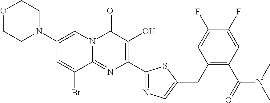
O1CCN(C2=CN3C(=NC(C4=NC=C(CC5=C(C(=O)N(C)C)C=C(F)C(F)=C5)S4)=C(O)C3=O)C(Br)=C2)CC1
